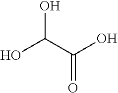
OC(C(=O)O)O
